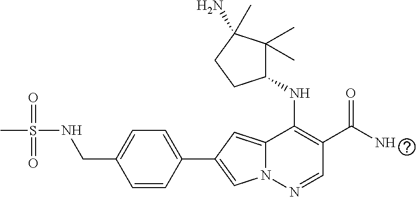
N12C(=CC(C3=CC=C(CNS(=O)(C)=O)C=C3)=C1)C(NC1C(C)(C)C(N)(C)CC1)=C(C(N)=O)C=N2
